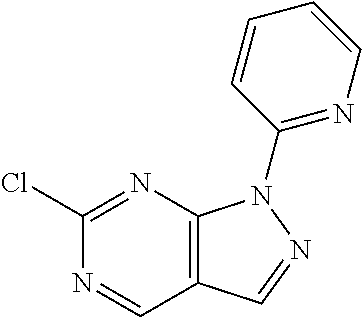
C12=C(N=C(Cl)N=C1)N(C1=NC=CC=C1)N=C2
